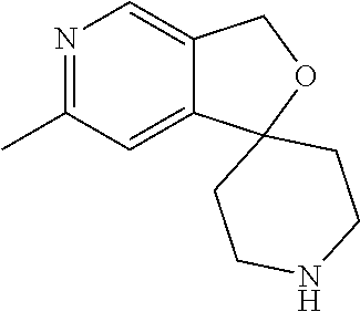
N1=C(C)C=C2C(=C1)COC21CCNCC1
